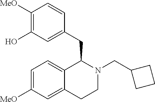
C1([MeO])=C(O)C=C(CC2C3=CC=C([MeO])C=C3CCN2CC2CCC2)C=C1
